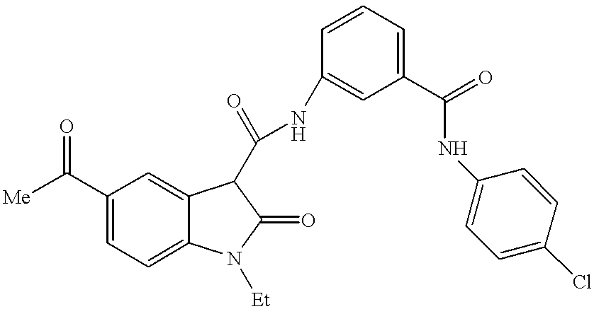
[Me]C(C1=CC=C2C(=C1)C(C(NC1=CC(C(=O)NC3=CC=C(Cl)C=C3)=CC=C1)=O)C(=O)N2[Et])=O
